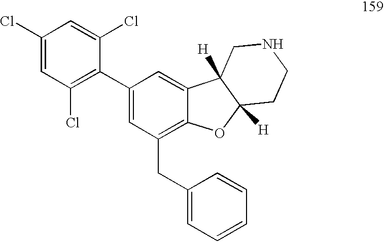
C1(Cl)=CC(Cl)=C(C2=CC(CC3=CC=CC=C3)=C3C(=C2)C2([H])C([H])(O3)CCNC2)C(Cl)=C1
